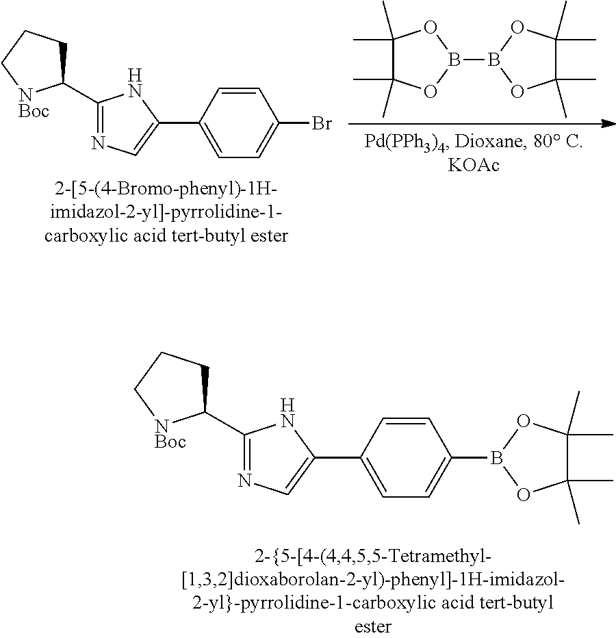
C1=CC(C2=CN=C(C3CCC[NBoc]3)N2)=CC=C1B1OC(C)(C)C(C)(C)O1.C1(C)(C)C(C)(C)OB(B2OC(C)(C)C(C)(C)O2)O1.C1=CC(C2=CN=C(C3CCC[NBoc]3)N2)=CC=C1Br
